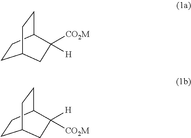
C1CC2CCC1CC2([CO2M])[H].C1CC2CCC1CC2([CO2M])[H]
